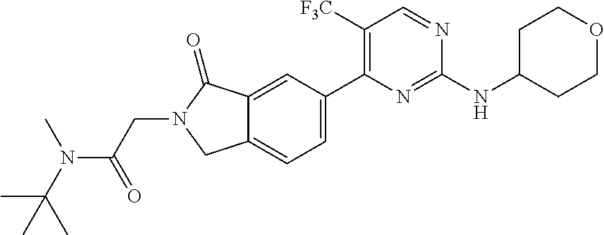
CC(C)(N(C)C(=O)CN1CC2=CC=C(C3=C([F3C])C=NC(NC4CCOCC4)=N3)C=C2C1=O)C
